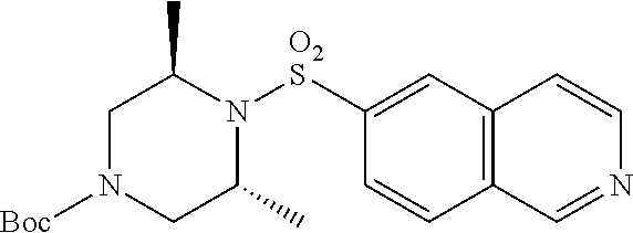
C1([O2S]N2C(C)CN([Boc])CC2C)=CC2=C(C=C1)C=NC=C2
